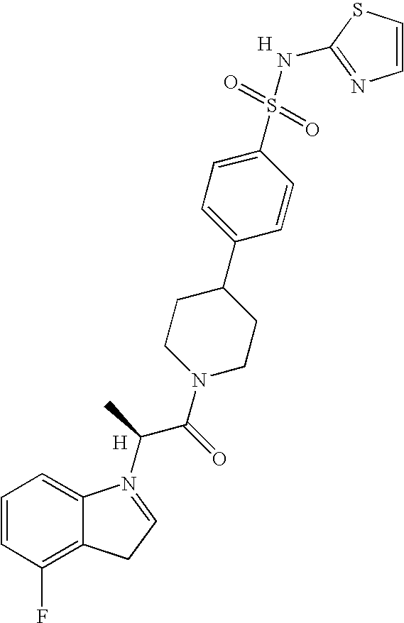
C1=CC(F)=C2C(=C1)N(C(C(N1CCC(C3=CC=C(S(=O)(=O)NC4=NC=CS4)C=C3)CC1)=O)C)=CC2.[H].[H]
